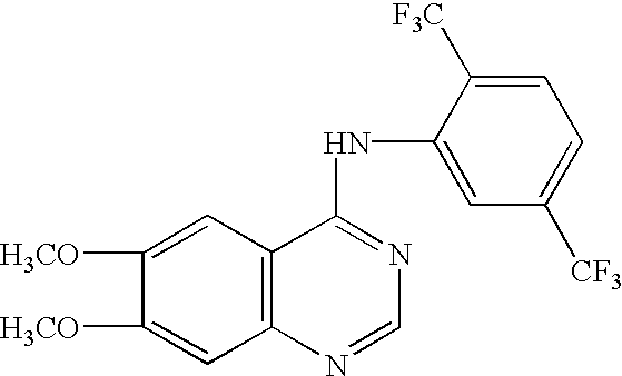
C1([H3CO])=CC2=C(C=C1[H3CO])C(NC1=CC([CF3])=CC=C1[F3C])=NC=N2
